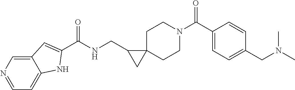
O=C(C1=CC=C(CN(C)C)C=C1)N1CCC2(CC1)C(CNC(=O)C1=CC3=CN=CC=C3N1)C2
